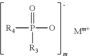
[R4]P(O)(=O)[R3].[Mm+]
